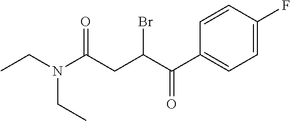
CCN(C(CC(C(C1=CC=C(F)C=C1)=O)Br)=O)CC
